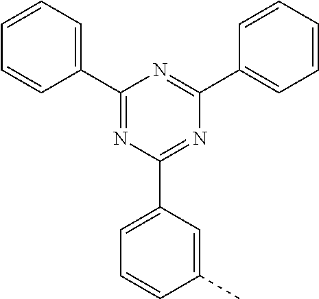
C1(C2=CC=CC=C2)=NC(C2=CC=CC(C)=C2)=NC(C2=CC=CC=C2)=N1
